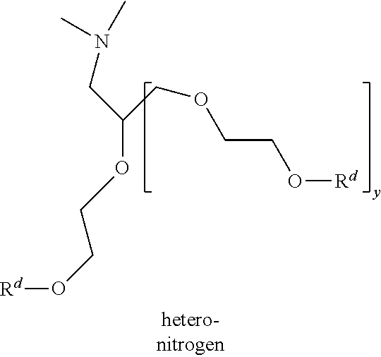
O(CCC)[Rd].C(COCCO[Rd])(CN(C)C)O
